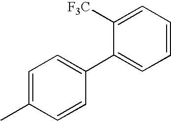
CC1=CC=C(C2=CC=CC=C2[F3C])C=C1
